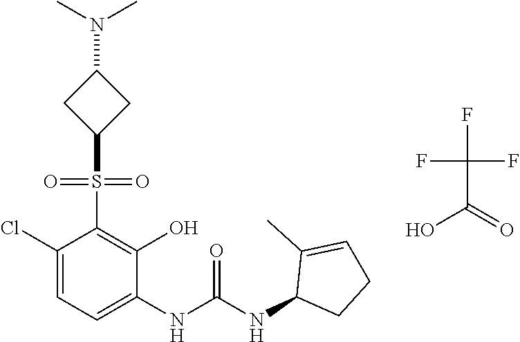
C1(Cl)=CC=C(NC(=O)NC2CCC=C2C)C(O)=C1S(=O)(=O)C1CC(N(C)C)C1.C(C(=O)O)(F)(F)F
